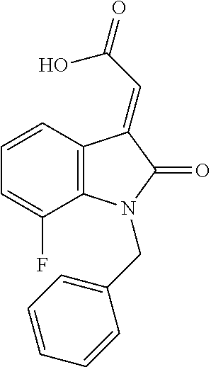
C1=CC=C(F)C2=C1C(=CC(=O)O)C(=O)N2CC1=CC=CC=C1
